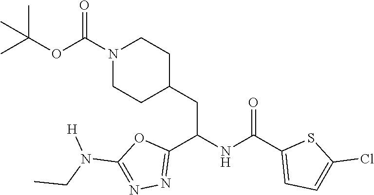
C(C)N(C1=NN=C(C(NC(C2=CC=C(Cl)S2)=O)CC2CCN(C(=O)OC(C)(C)C)CC2)O1)[H]
